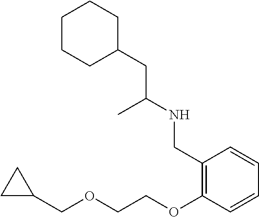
C1CC(CC(NCC2=C(OCCOCC3CC3)C=CC=C2)C)CCC1
